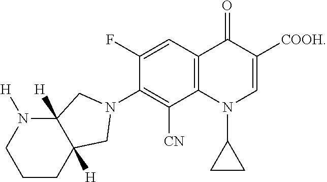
C12([H])N([H])CCCC1([H])CN(C1=C([CN])C3=C(C=C1F)C(=O)C([COOH])=CN3C1CC1)C2
